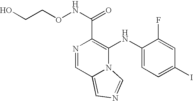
N1=CC2=CN=CN2C(NC2=CC=C(I)C=C2F)=C1C(NOCCO)=O
